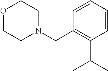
O1CCN(CC2=C(C(C)C)C=CC=C2)CC1
